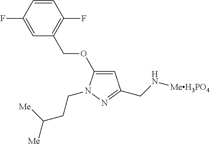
C1=C(OCC2=C(F)C=CC(F)=C2)N(CCC([Me])[Me])N=C1CN[MeH3PO4]
